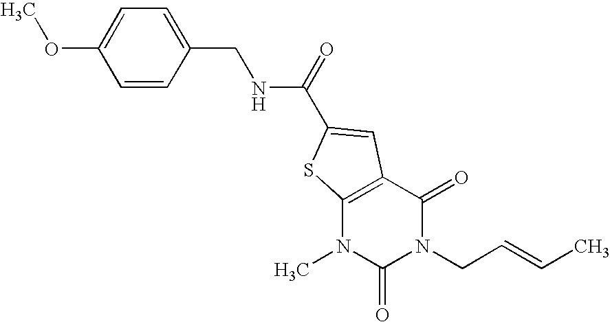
COC1=CC=C(CNC(=O)C2=CC3=C(N(C)C(=O)N(CC=CC)C3=O)S2)C=C1
